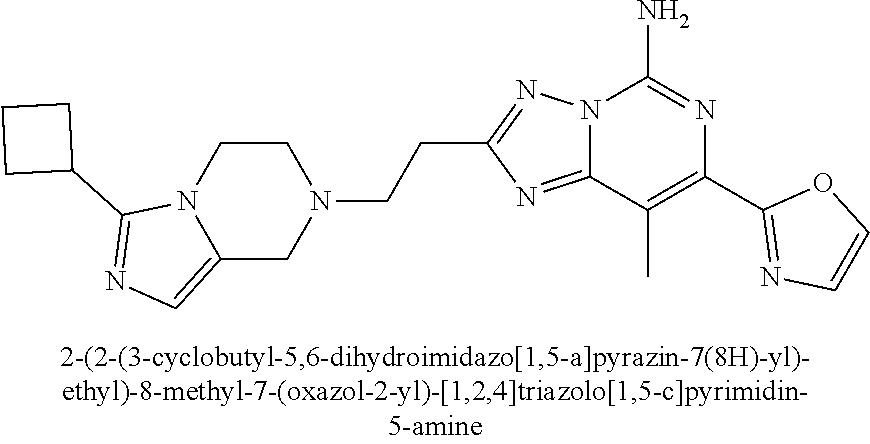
C1(C2=NC=CO2)=C(C)C2=NC(CCN3CCN4C(=CN=C4C4CCC4)C3)=NN2C(N)=N1
